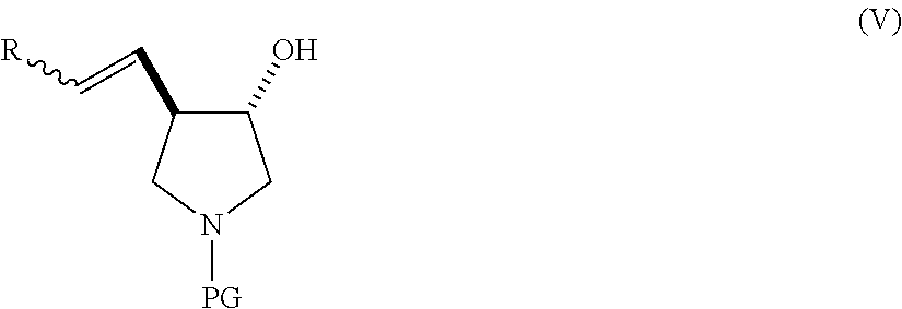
C1(O)C(C=C[R])CN([PG])C1
